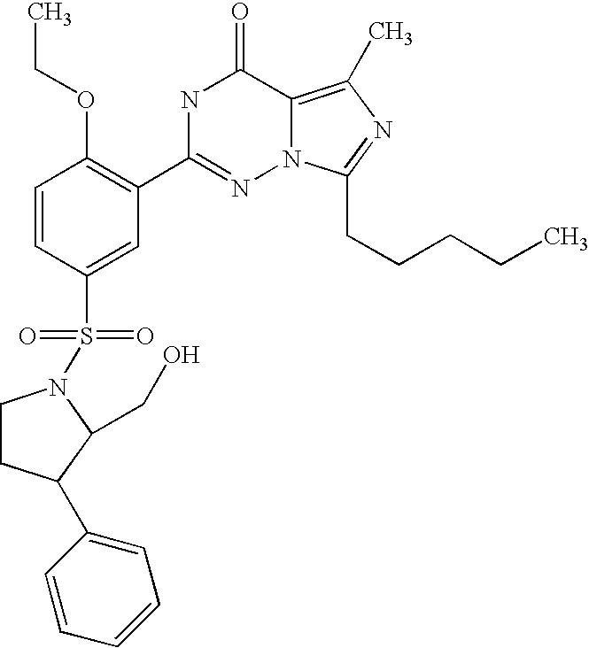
C1=CC(S(=O)(=O)N2CCC(C3=CC=CC=C3)C2CO)=CC(C2=NN3C(=C(C)N=C3CCCCC)C(=O)N2)=C1OCC
